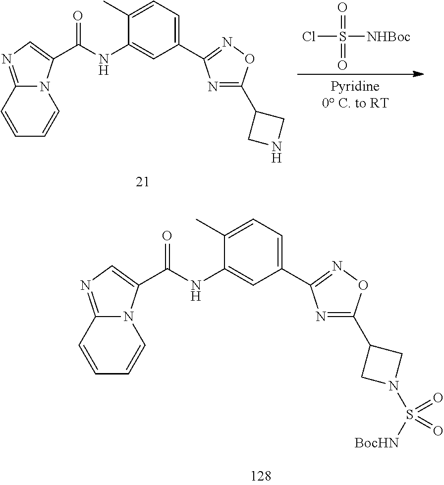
N12C(=NC=C1C(NC1=CC(C3=NOC(C4CNC4)=N3)=CC=C1C)=O)C=CC=C2.ClS([NHBoc])(=O)=O.N12C(=NC=C1C(NC1=CC(C3=NOC(C4CN(S([BocHN])(=O)=O)C4)=N3)=CC=C1C)=O)C=CC=C2
